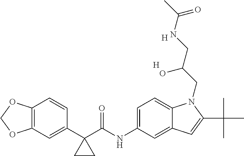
C12=C(C=C(C3(C(NC4=CC=C5C(=C4)C=C(C(C)(C)C)N5CC(CNC(=O)C)O)=O)CC3)C=C1)OCO2.[H].[H]
